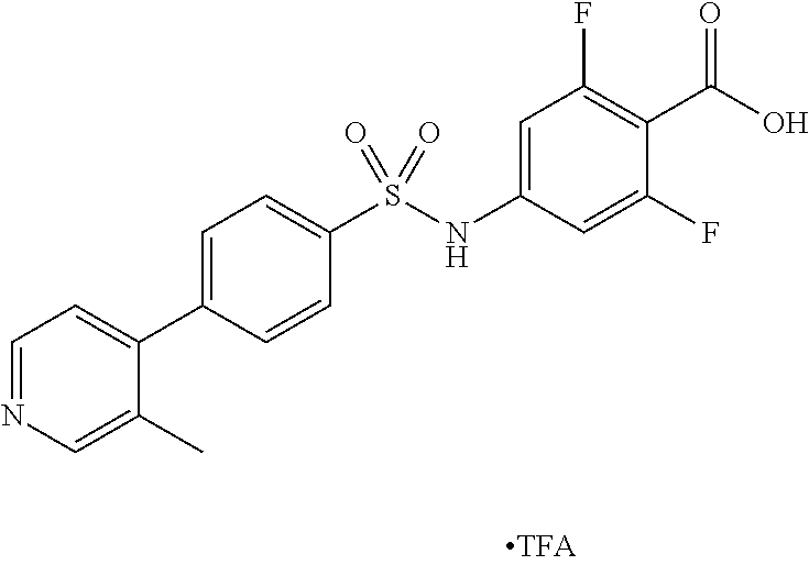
OC(=O)C1=C(F)C=C(NS(C2=CC=C(C3=CC=NC=C3C)C=C2)(=O)=O)C=C1F
